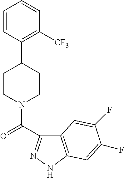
C1=CC(C2CCN(C(=O)C3=NNC4=C3C=C(F)C(F)=C4)CC2)=C([CF3])C=C1
